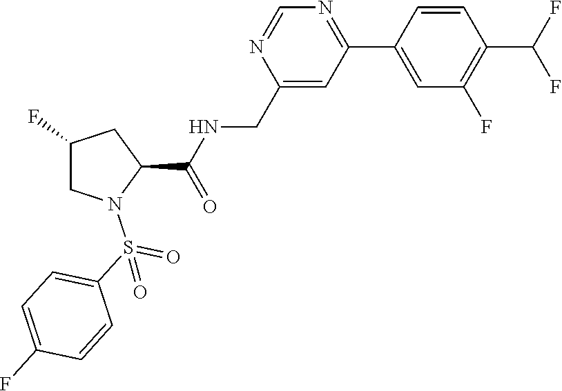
N1=CN=C(C2=CC(F)=C(C(F)F)C=C2)C=C1CNC(C1N(S(C2=CC=C(F)C=C2)(=O)=O)CC(F)C1)=O
